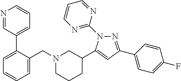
N1=C(C2=CC=C(F)C=C2)C=C(C2CN(CC3=CC=CC=C3C3=CC=CN=C3)CCC2)N1C1=NC=CC=N1
